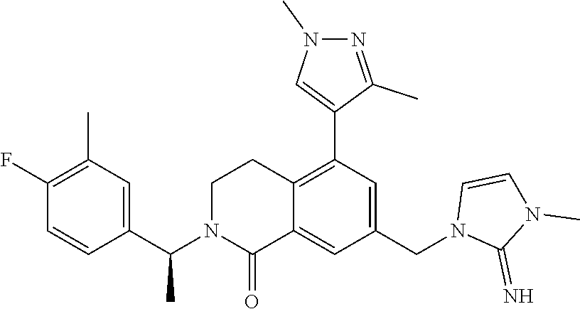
C12=C(C3=CN(C)N=C3C)C=C(CN3C(=N)N(C)C=C3)C=C1C(=O)N(C(C1=CC(C)=C(F)C=C1)C)CC2
